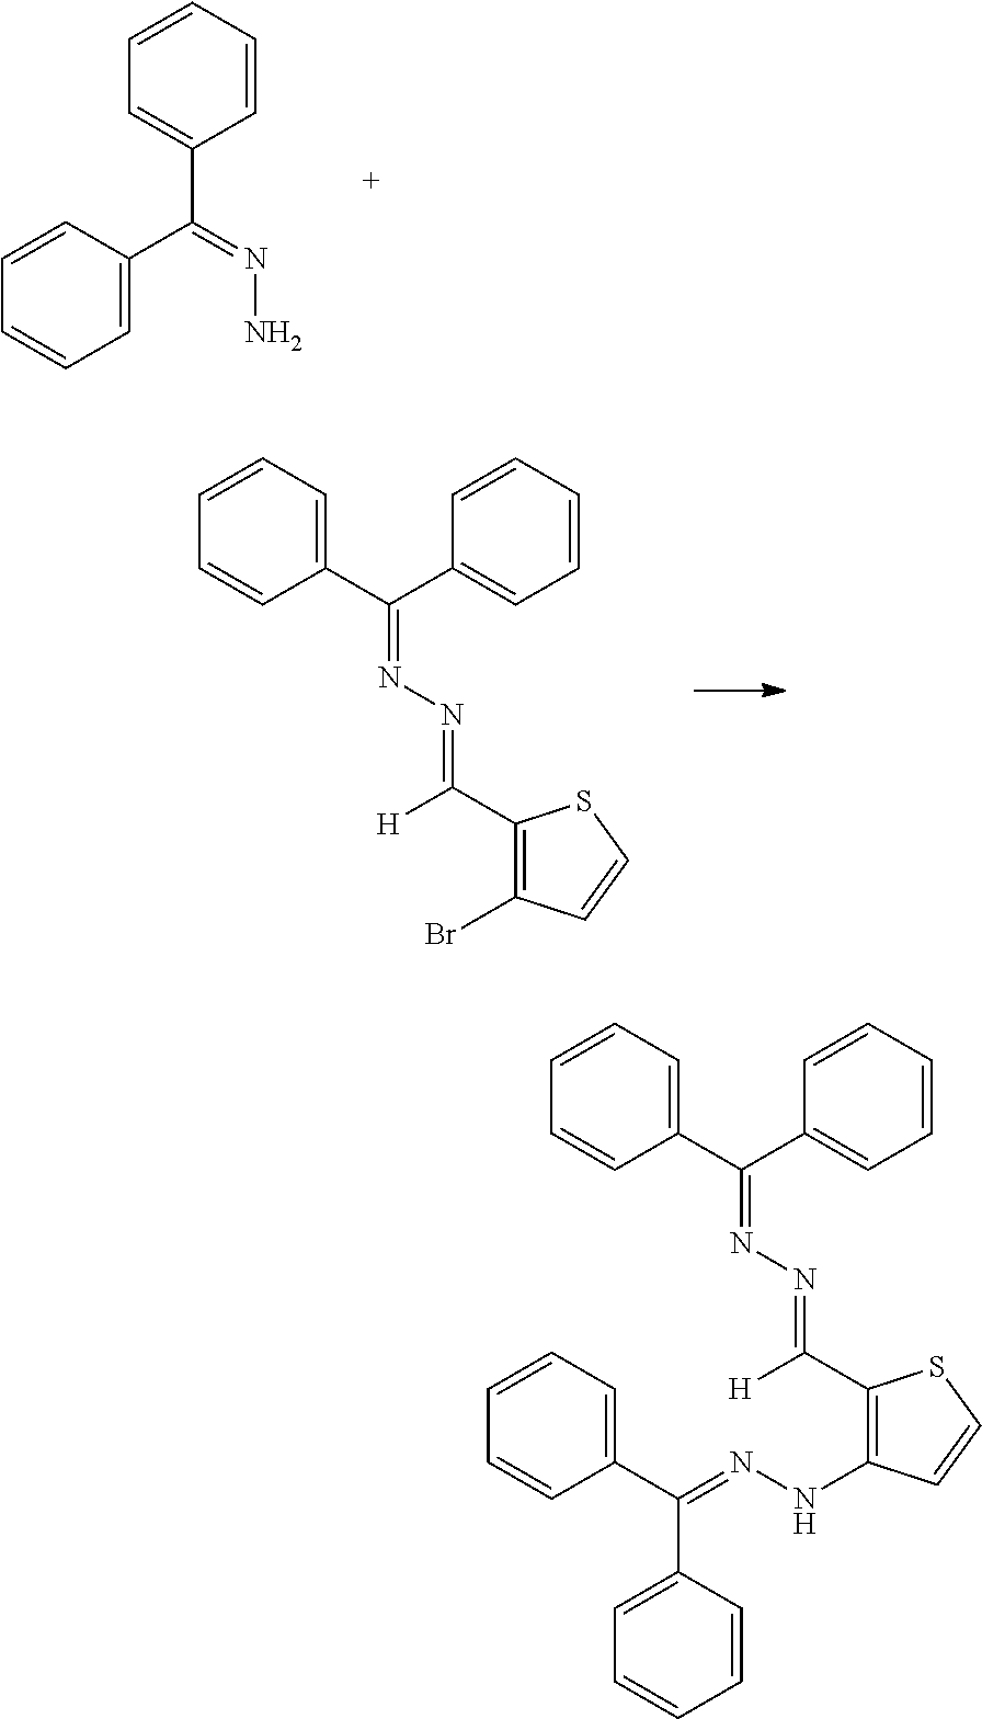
C1(C(=NN)C2=CC=CC=C2)=CC=CC=C1.C1(C([H])=NN=C(C2=CC=CC=C2)C2=CC=CC=C2)=C(Br)C=CS1.C1(C([H])=NN=C(C2=CC=CC=C2)C2=CC=CC=C2)=C(NN=C(C2=CC=CC=C2)C2=CC=CC=C2)C=CS1
